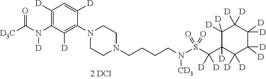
C1([D])=C(N(C([D3C])=O)[D])C([D])=C(N2CCN(CCCCN(S(C(C3([D])C([D])([D])C([D])([D])C([D])([D])C([D])([D])C3([D])[D])([D])[D])(=O)=O)[CD3])CC2)C([D])=C1
